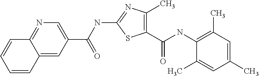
C1(C(NC2=NC(C)=C(C(NC3=C(C)C=C(C)C=C3C)=O)S2)=O)=CN=C2C(=C1)C=CC=C2
